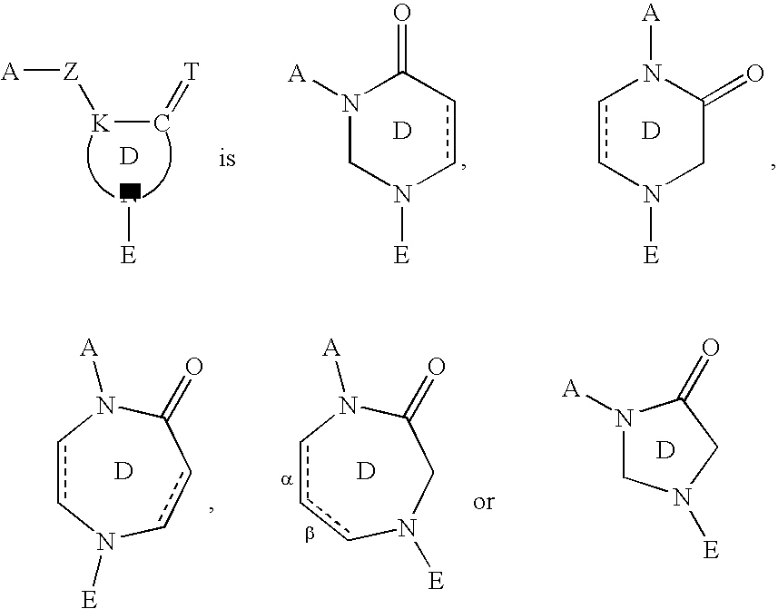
[A][Z][K]C=[T].N[E].[D].N1([A])CN([E])ccC1=O.[D].c1cN([E])CC(=O)N1[A].[D].c1cN([E])ccC(=O)N1[A].[D].N1([A])CN([E])CC1=O.[D].c1ccN([E])CC(=O)N1[A].[D]
